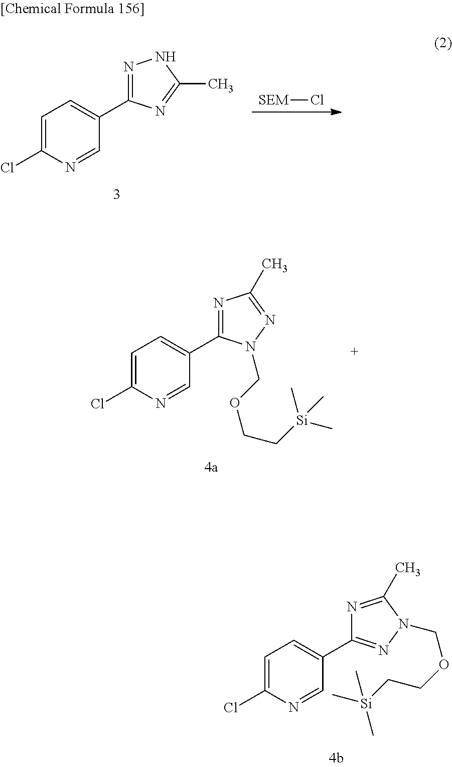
[SEM]Cl.C1=C(Cl)N=CC(C2=NNC(C)=N2)=C1.C1(C2=CC=C(Cl)N=C2)=NC(C)=NN1COCC[Si](C)(C)C.C1(C2=CC=C(Cl)N=C2)=NN(COCC[Si](C)(C)C)C(C)=N1
